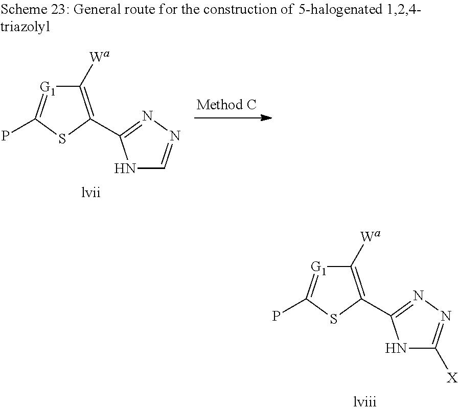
C1([Wa])=C(C2=NN=C([X])N2)SC(P)=[G1]1.C1([Wa])=C(C2=NN=CN2)SC(P)=[G1]1
